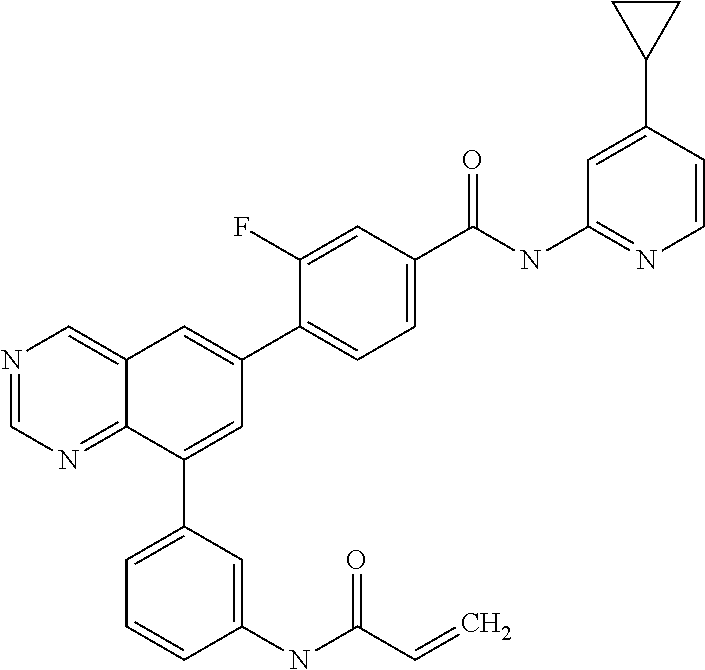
C1(C(NC2=NC=CC(C3CC3)=C2)=O)=CC=C(C2=CC3=CN=CN=C3C(C3=CC=CC(NC(C=C)=O)=C3)=C2)C(F)=C1
